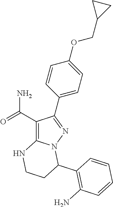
C1(C(=O)N)=C2N(N=C1C1=CC=C(OCC3CC3)C=C1)C(C1=C(N)C=CC=C1)CCN2
